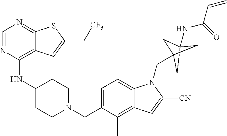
C1=NC(NC2CCN(CC3=CC=C4C(=C3C)C=C([CN])N4CC34CC(NC(C=C)=O)(C3)C4)CC2)=C2C(=N1)SC(C[CF3])=C2
